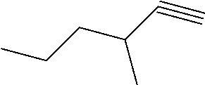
CCCC(C#C)C
